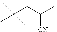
C([CN])(C)CC(C)(C)C
